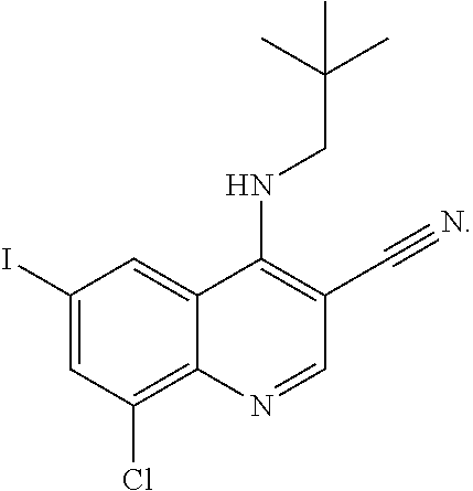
C1(I)=CC(Cl)=C2C(=C1)C(NCC(C)(C)C)=C(C#N)C=N2
